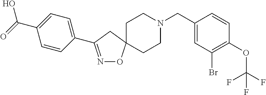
N1=C(C2=CC=C(C(=O)O)C=C2)CC2(O1)CCN(CC1=CC(Br)=C(OC(F)(F)F)C=C1)CC2
